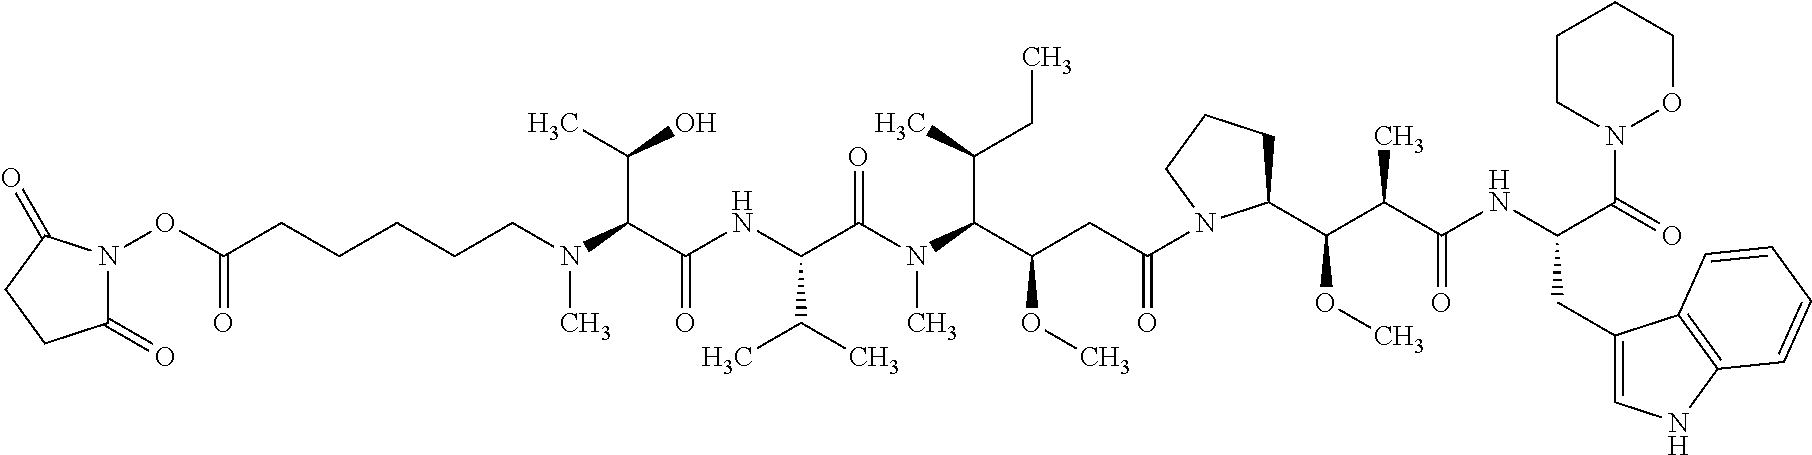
CN(C(C(NC(C(N(C(C(CC(N1C(C(C(C(NC(CC2=CNC3=C2C=CC=C3)C(=O)N2OCCCC2)=O)C)OC)CCC1)=O)OC)C(C)CC)C)=O)C(C)C)=O)C(C)O)CCCCCC(ON1C(=O)CCC1=O)=O
